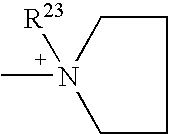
C1CN(C)([R23])CC1
